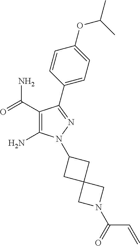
C1(C(=O)N)=C(N)N(C2CC3(C2)CN(C(=O)C=C)C3)N=C1C1=CC=C(OC(C)C)C=C1
